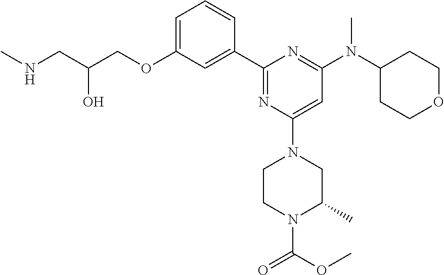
C1=C(OCC(CNC)O)C=C(C2=NC(N3CCN(C(OC)=O)C(C)C3)=CC(N(C3CCOCC3)C)=N2)C=C1
